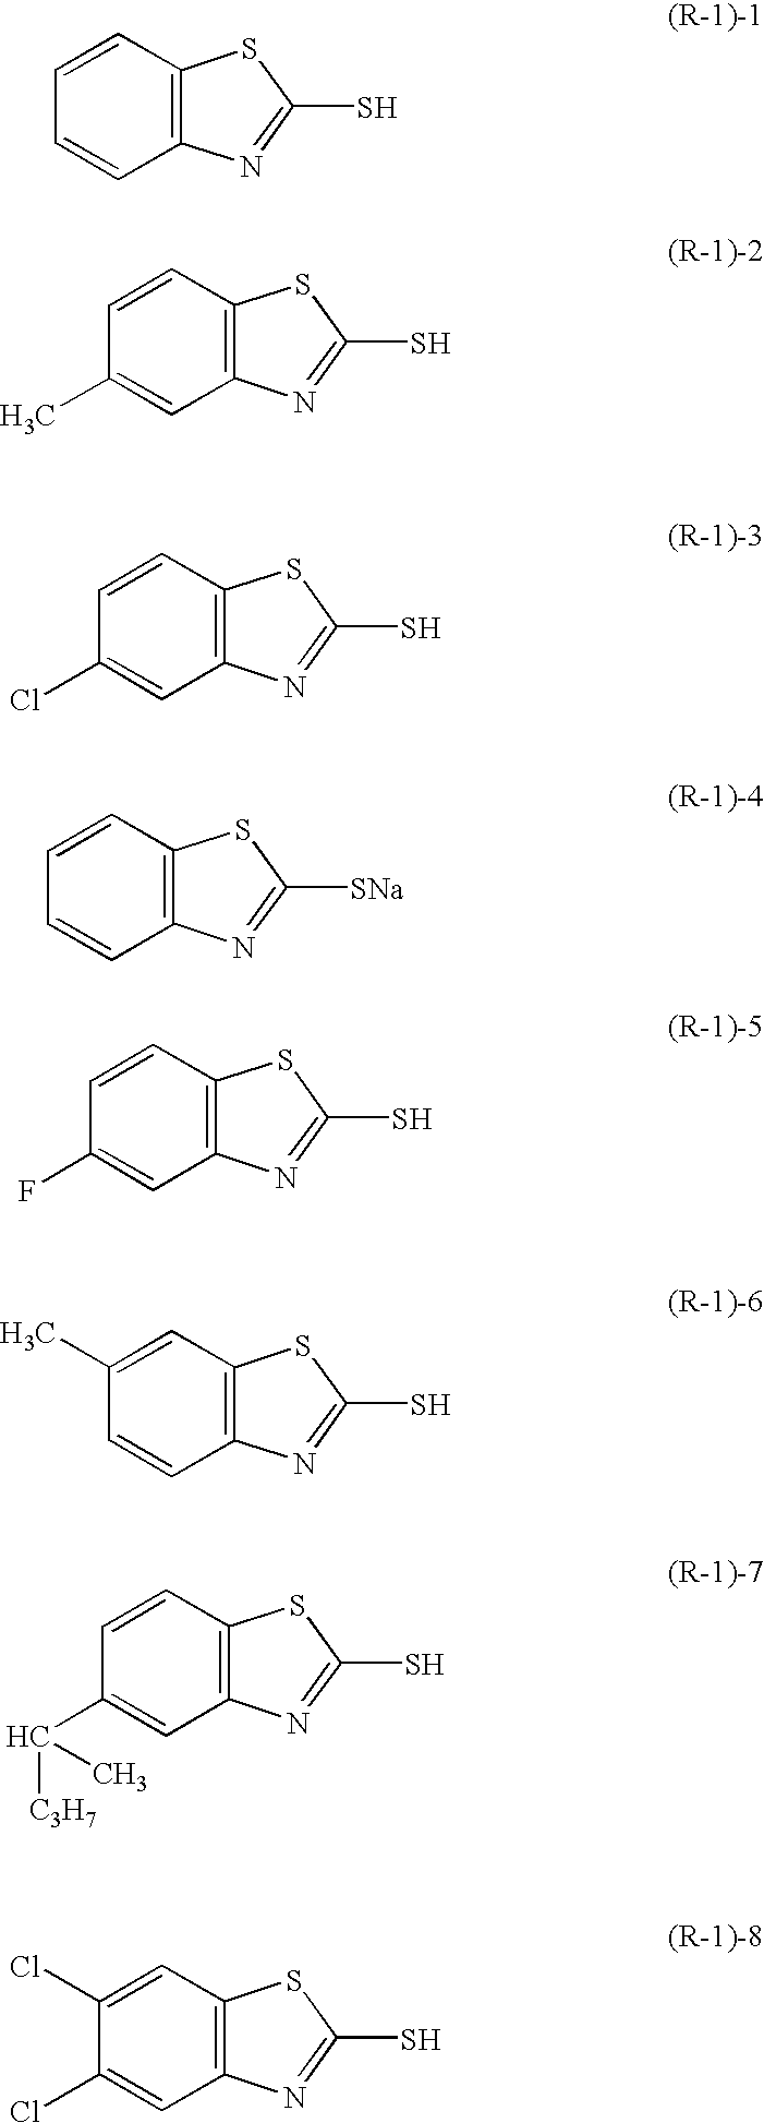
C12=C(C=CC=C1)SC(S)=N2.C12=C(C=CC(C)=C1)SC(S)=N2.C12=C(C=CC(Cl)=C1)SC(S)=N2.C12=C(C=CC=C1)SC([SNa])=N2.C12=C(C=CC(F)=C1)SC(S)=N2.C12=C(C=C(C)C=C1)SC(S)=N2.C12=C(C=CC(C([C3H7])C)=C1)SC(S)=N2.C12=C(C=C(Cl)C(Cl)=C1)SC(S)=N2
